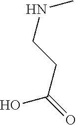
OC(=O)CCNC
